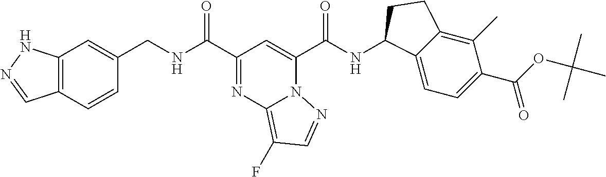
C12=C(C=CC(CNC(C3=NC4=C(F)C=NN4C(C(NC4C5=CC=C(C(=O)OC(C)(C)C)C(C)=C5CC4)=O)=C3)=O)=C1)C=NN2
